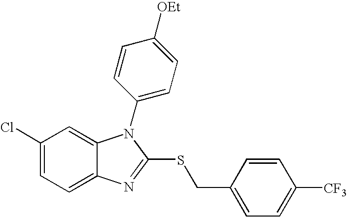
C1(Cl)=CC=C2C(=C1)N(C1=CC=C([OEt])C=C1)C(SCC1=CC=C([CF3])C=C1)=N2
